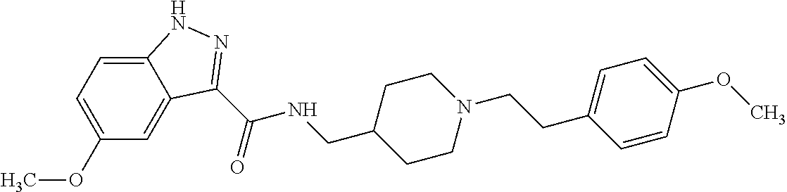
C12=CC=C(OC)C=C1C(C(NCC1CCN(CCC3=CC=C(OC)C=C3)CC1)=O)=NN2
